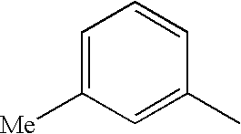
C1=C([Me])C=C(C)C=C1
